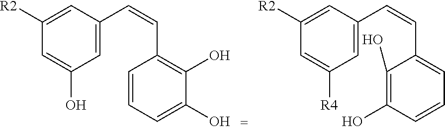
C1([R2])=CC(C=CC2=C(O)C(O)=CC=C2)=CC(O)=C1.C1([R2])=CC(C=CC2=CC=CC(O)=C2O)=CC([R4])=C1
